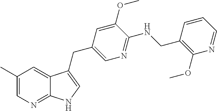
C1(C)=CN=C2C(=C1)C(CC1=CN=C(NCC3=C(OC)N=CC=C3)C(OC)=C1)=CN2
